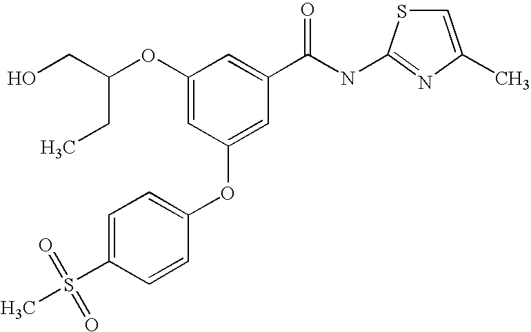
C(C(OC1=CC(OC2=CC=C(S(C)(=O)=O)C=C2)=CC(C(NC2=NC(C)=CS2)=O)=C1)CO)C
